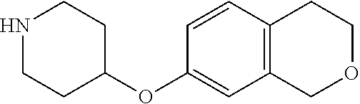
N1CCC(OC2=CC3=C(C=C2)CCOC3)CC1
